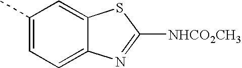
C1(C)=CC=C2C(=C1)SC([NHCO2CH3])=N2
